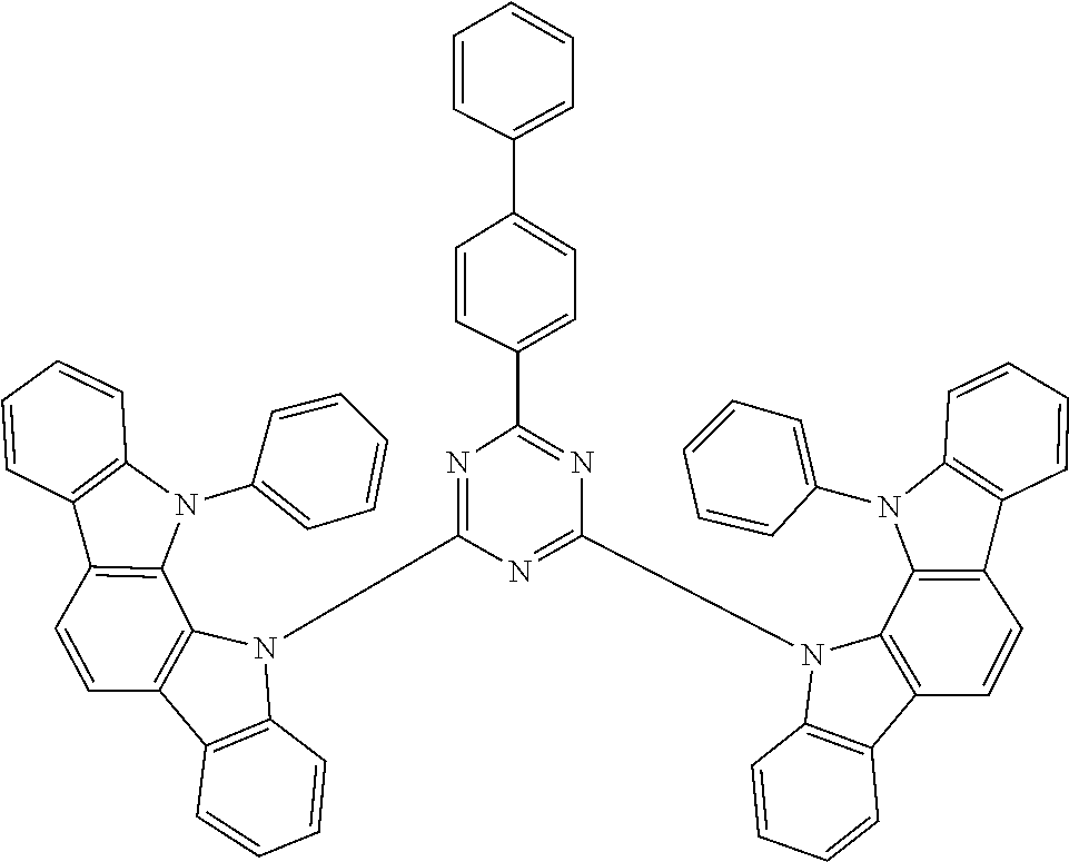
C12=C(C3=C(C=CC=C3)N1C1=NC(N3C4=C(C5=C3C=CC=C5)C=CC3=C4N(C4=CC=CC=C4)C4=C3C=CC=C4)=NC(C3=CC=C(C4=CC=CC=C4)C=C3)=N1)C=CC1=C2N(C2=CC=CC=C2)C2=C1C=CC=C2
